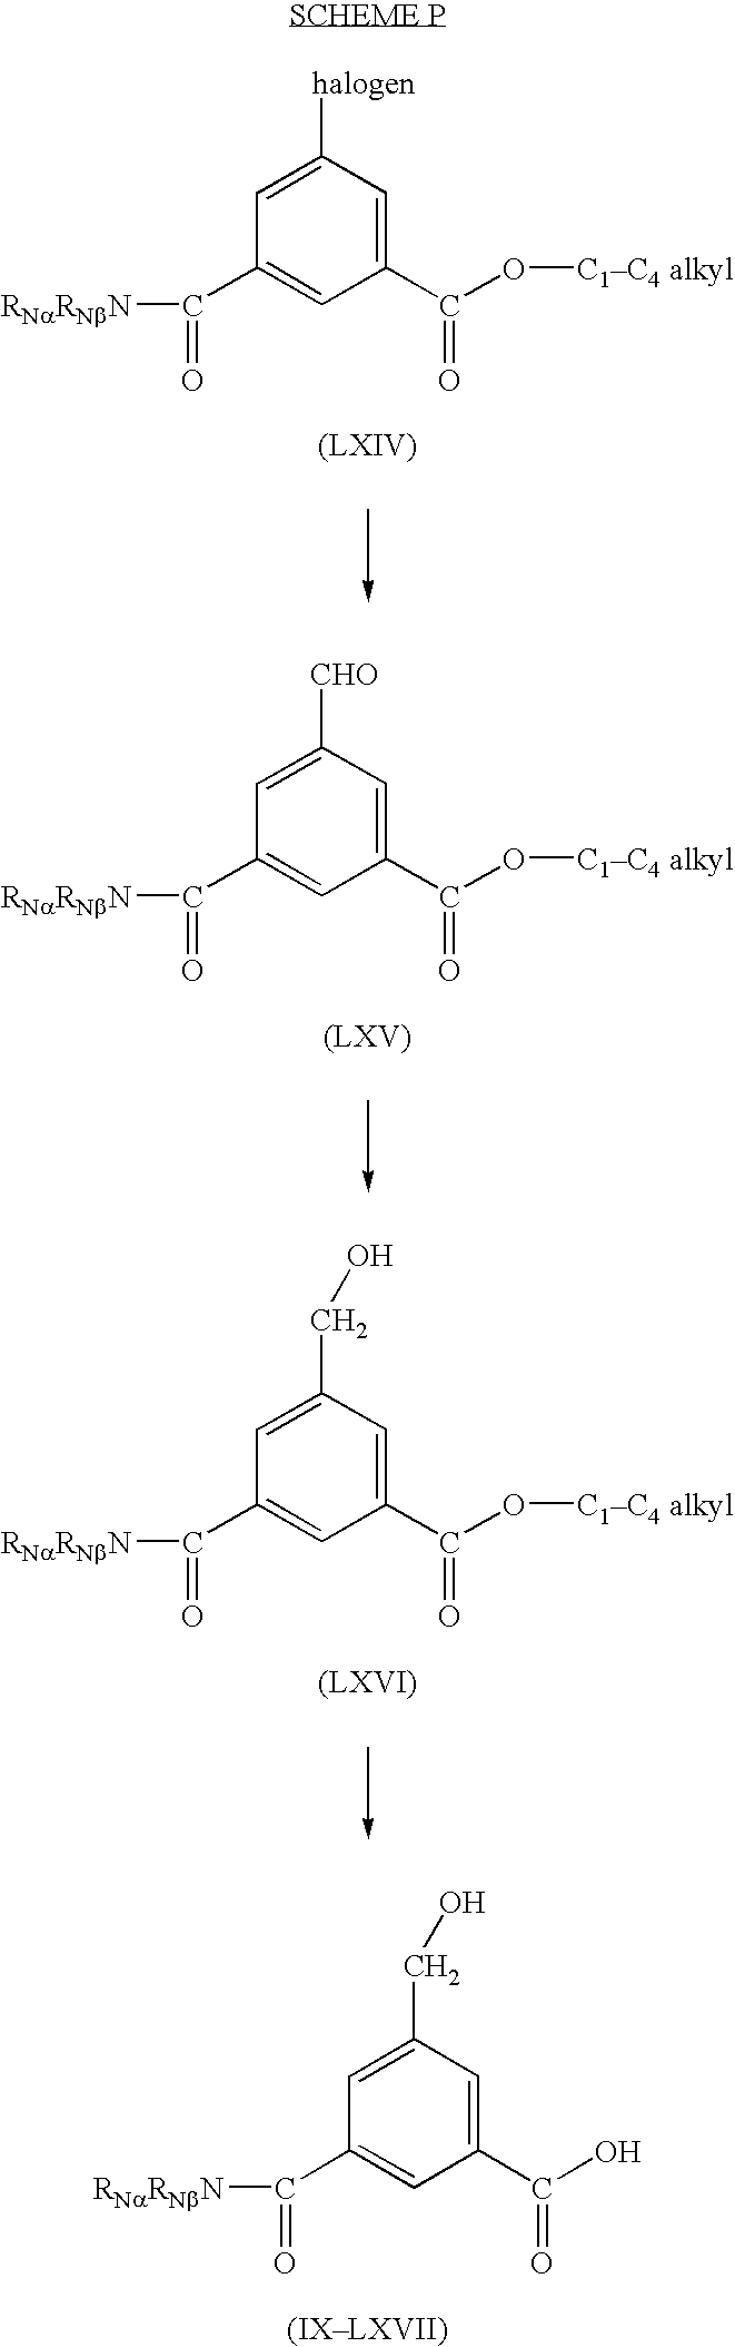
C1(C(=O)[RNaRNbN])=CC(C(O[C1C4 alkyl])=O)=CC([halogen])=C1.C1(C(=O)[RNaRNbN])=CC(C(O[C1C4 alkyl])=O)=CC([CHO])=C1.C1(C(=O)[RNaRNbN])=CC(C(=O)O[C1C4 alkyl])=CC(CO)=C1.C1(C(=O)[RNaRNbN])=CC(C(=O)O)=CC(CO)=C1
